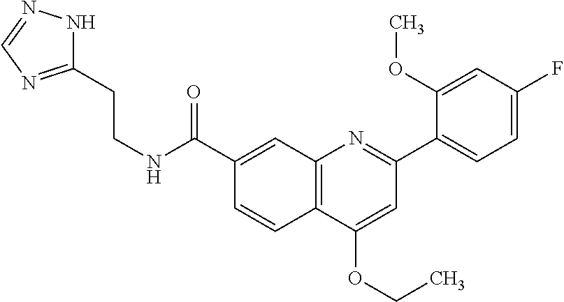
C1(C(NCCC2=NC=NN2)=O)=CC2=C(C=C1)C(OCC)=CC(C1=CC=C(F)C=C1OC)=N2
